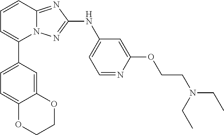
C1=CC2=NC(NC3=CC=NC(OCCN(CC)CC)=C3)=NN2C(C2=CC=C3C(=C2)OCCO3)=C1
